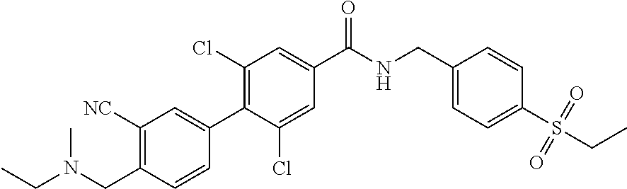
C1(CNC(C2=CC(Cl)=C(C3=CC([NC])=C(CN(C)CC)C=C3)C(Cl)=C2)=O)=CC=C(S(CC)(=O)=O)C=C1
